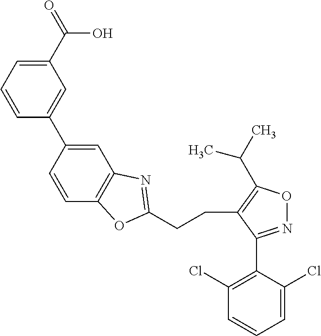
C1=CC=C(C(=O)O)C=C1C1=CC2=C(C=C1)OC(CCC1=C(C(C)C)ON=C1C1=C(Cl)C=CC=C1Cl)=N2
